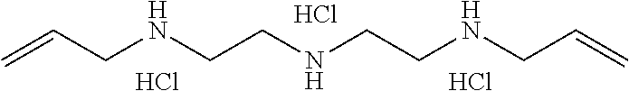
Cl.Cl.C=CCNCCNCCNCC=C.Cl
